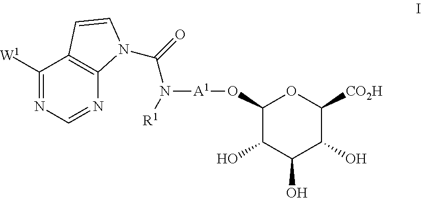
C1([W1])=NC=NC2=C1C=CN2C(=O)N([A1]OC1C(O)C(O)C(O)C([CO2H])O1)[R1]
